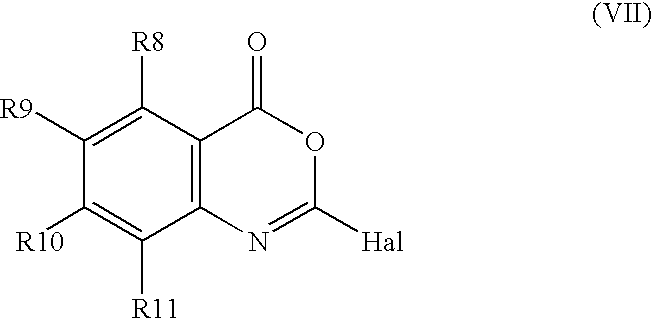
C1([R8])=C([R9])C([R10])=C([R11])C2=C1C(=O)OC([Hal])=N2
